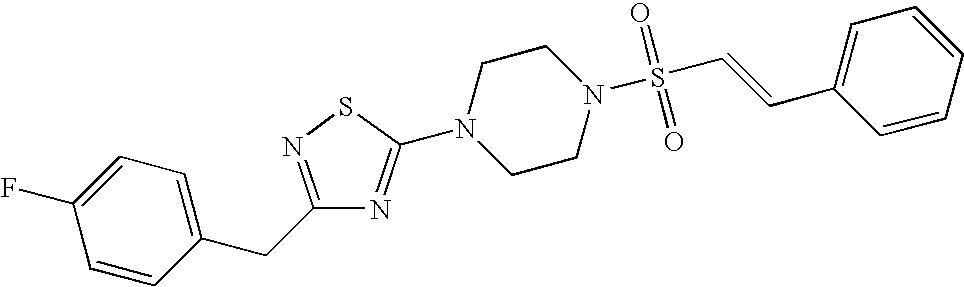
C1=CC(CC2=NSC(N3CCN(S(C=CC4=CC=CC=C4)(=O)=O)CC3)=N2)=CC=C1F
